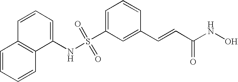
C1=C(S(NC2=CC=CC3=C2C=CC=C3)(=O)=O)C=C(C=CC(NO)=O)C=C1
